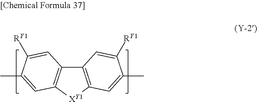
C12=C([XY1]C3=C1C=C([RY1])C(C)=C3)C=C(C)C([RY1])=C2
